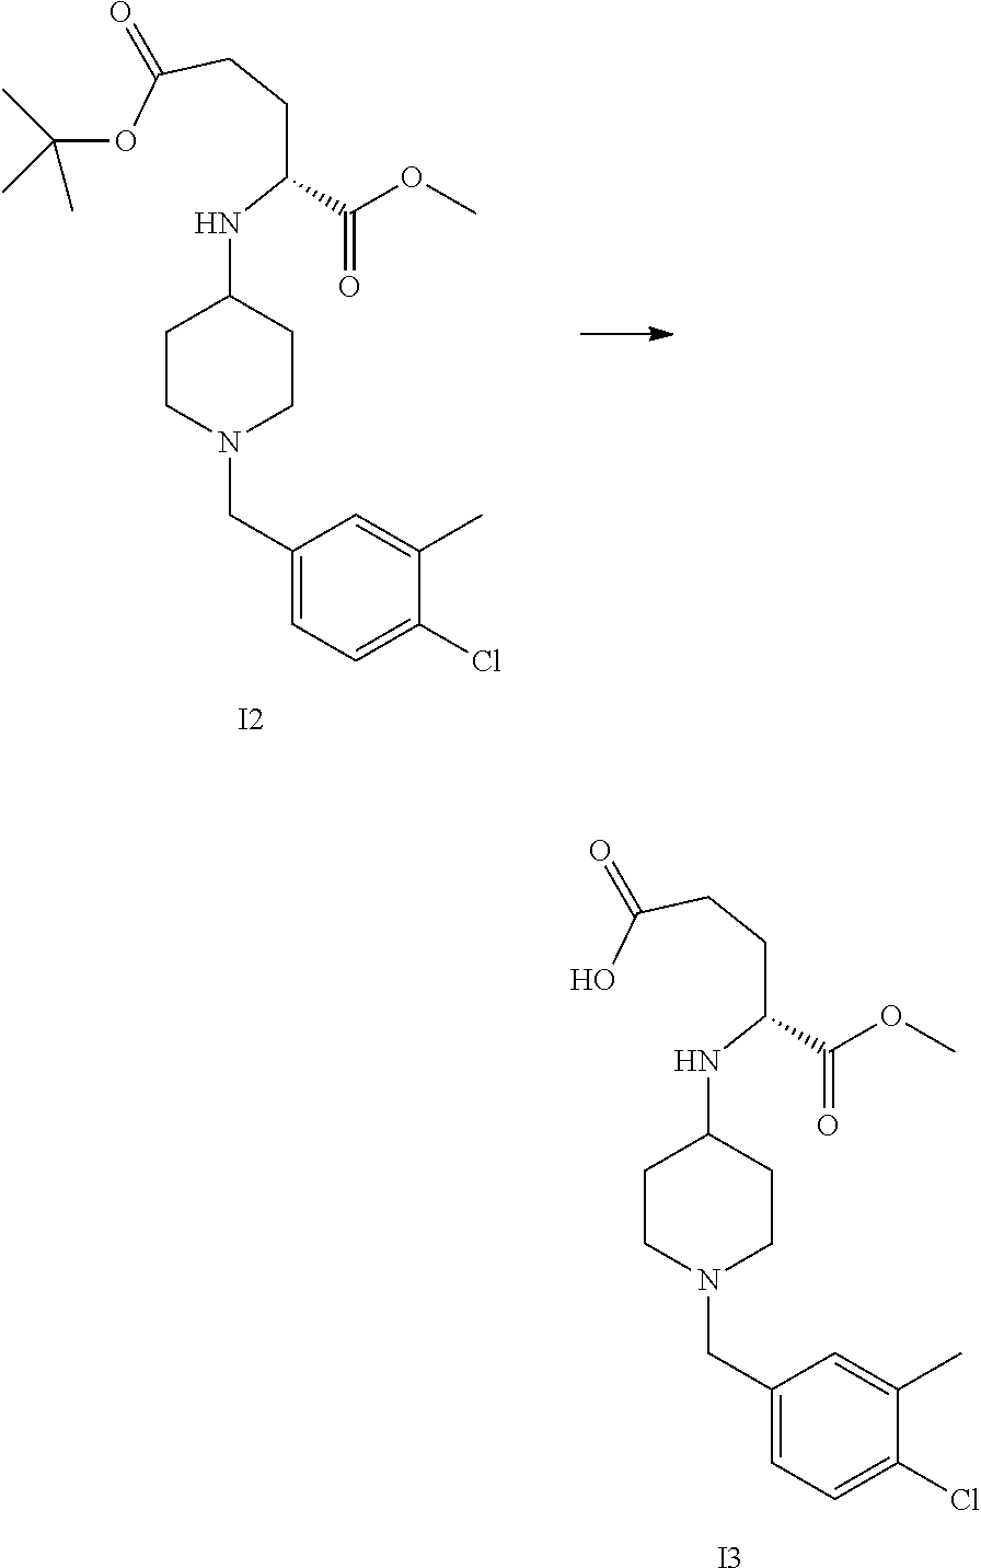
C(CCC(O)=O)(NC1CCN(CC2=CC=C(Cl)C(C)=C2)CC1)C(OC)=O.[I3].C(CCC(OC(C)(C)C)=O)(NC1CCN(CC2=CC=C(Cl)C(C)=C2)CC1)C(OC)=O.[I2]
